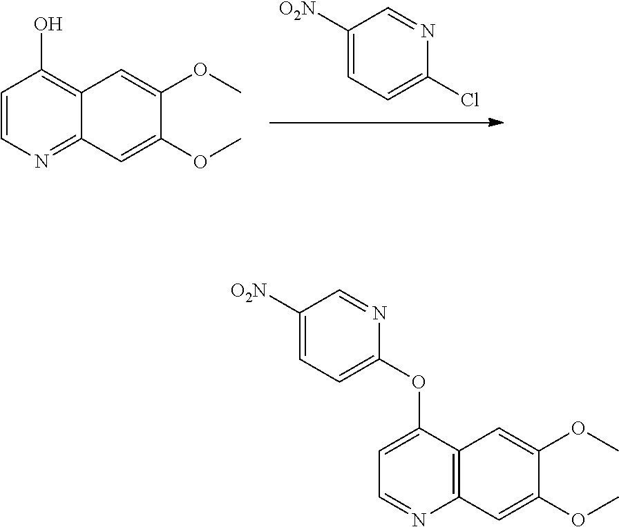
[O2N]C1=CC=C(Cl)N=C1.C12=NC=CC(O)=C1C=C(OC)C(OC)=C2.C1([O2N])=CC=C(OC2=CC=NC3=C2C=C(OC)C(OC)=C3)N=C1
